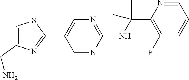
C1(C2=CN=C(NC(C)(C)C3=C(F)C=CC=N3)N=C2)=NC(CN)=CS1
